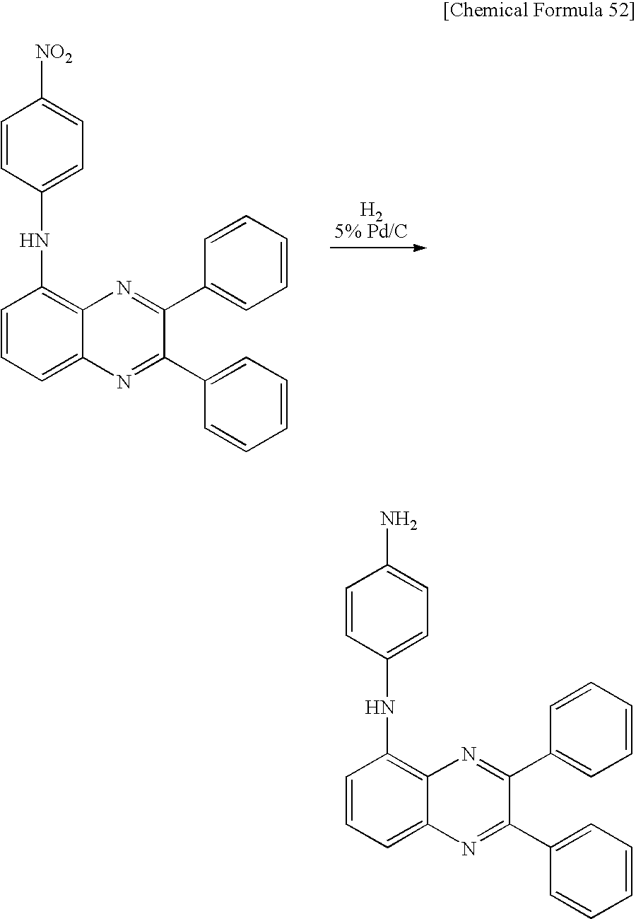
C1=CC=C2C(=C1NC1=CC=C([NO2])C=C1)N=C(C1=CC=CC=C1)C(C1=CC=CC=C1)=N2.C1=CC=C2C(=C1NC1=CC=C(N)C=C1)N=C(C1=CC=CC=C1)C(C1=CC=CC=C1)=N2
